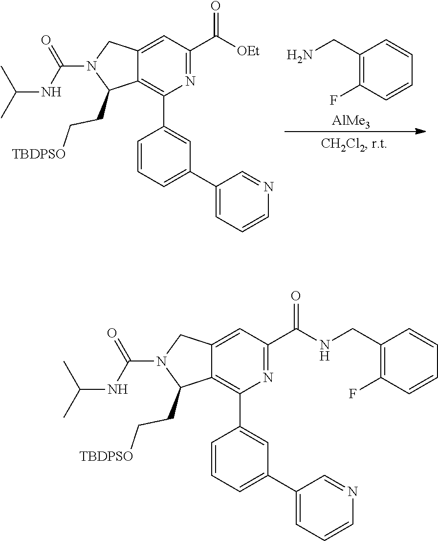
C1(CN)=C(F)C=CC=C1.[AlMe3].C12=CC(C([OEt])=O)=NC(C3=CC(C4=CC=CN=C4)=CC=C3)=C1C(CC[TBDPSO])N(C(=O)NC(C)C)C2.C12=CC(C(NCC3=C(F)C=CC=C3)=O)=NC(C3=CC(C4=CC=CN=C4)=CC=C3)=C1C(CC[TBDPSO])N(C(=O)NC(C)C)C2
